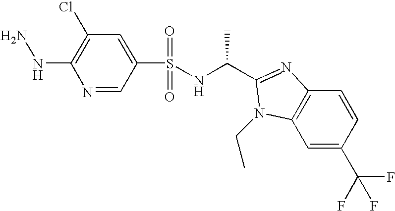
C1(Cl)=C(NN)N=CC(S(NC(C)C2=NC3=C(C=C(C(F)(F)F)C=C3)N2CC)(=O)=O)=C1
